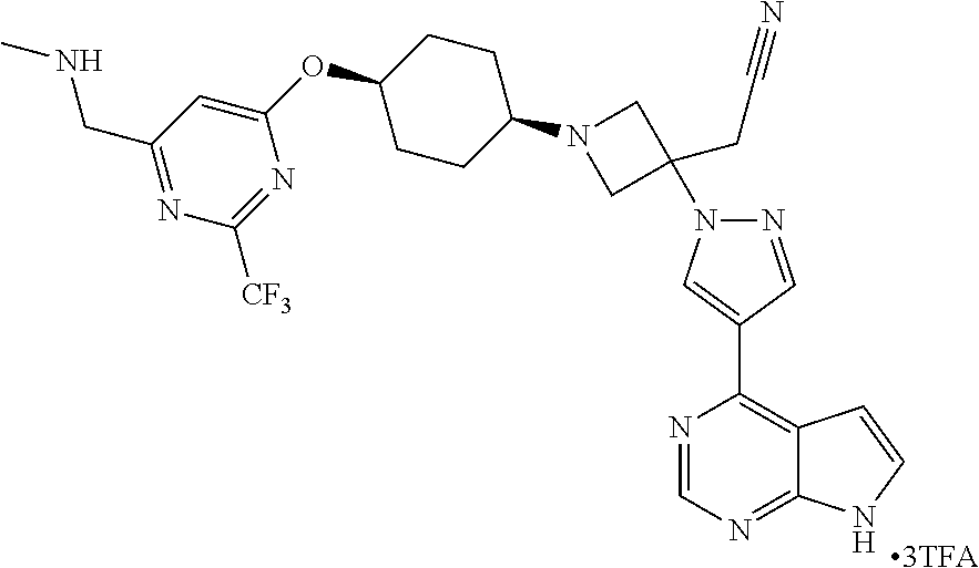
N1=CN=C2C(=C1C1=CN(C3(CC#N)CN(C4CCC(OC5=CC(CNC)=NC([CF3])=N5)CC4)C3)N=C1)C=CN2
